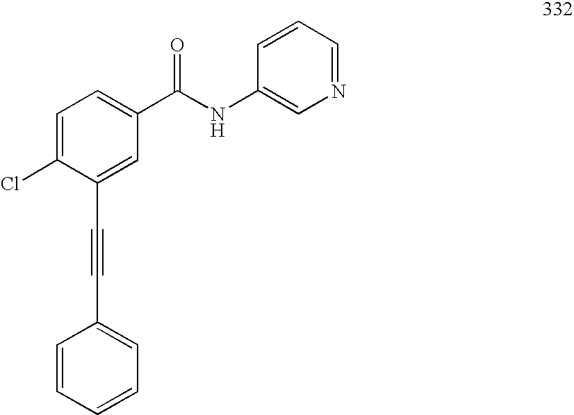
C1=C(Cl)C(C#CC2=CC=CC=C2)=CC(C(NC2=CN=CC=C2)=O)=C1
